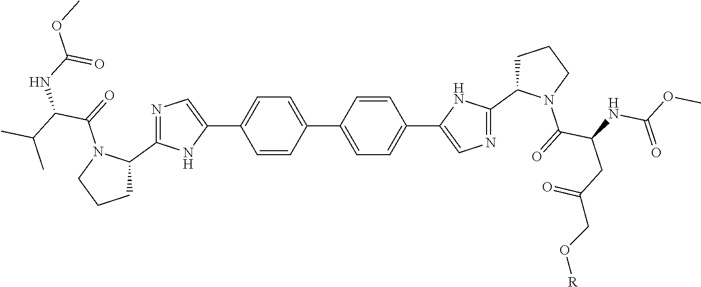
C1=CC(C2=CC=C(C3=CN=C(C4CCCN4C(C(CC(CO[R])=O)NC(OC)=O)=O)N3)C=C2)=CC=C1C1=CN=C(C2CCCN2C(C(NC(=O)OC)C(C)C)=O)N1
